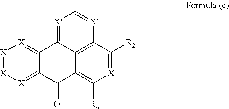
[X]1=[X][X]=C2C(=[X]1)C1=[X]C=[X]C3=C1C(=C([R6])[X]=C3[R2])C2=O
